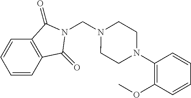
N1(CN2C(=O)C3=C(C=CC=C3)C2=O)CCN(C2=C(OC)C=CC=C2)CC1
